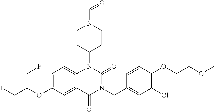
C12=CC=C(OC(CF)CF)C=C1C(=O)N(CC1=CC(Cl)=C(OCCOC)C=C1)C(=O)N2C1CCN(C=O)CC1
